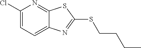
ClC1=CC=C2C(=N1)SC(SCCCC)=N2
